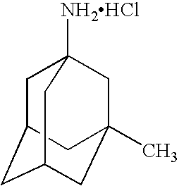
C1C2CC3CC(C)(CC1([NH2HCl])C3)C2
